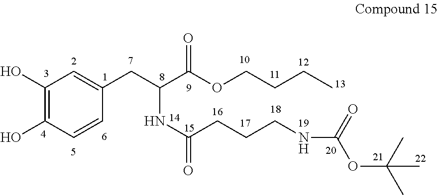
C1(O)=C(O)C=CC(CC(C(OCCCC)=O)NC(=O)CCCNC(OC(C)(C)C)=O)=C1
